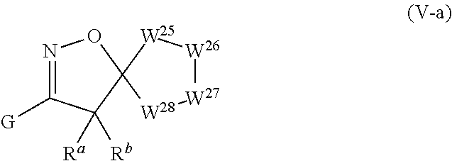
N1=C([G])C([Ra])([Rb])C2(O1)[W28][W27][W26][W25]2
